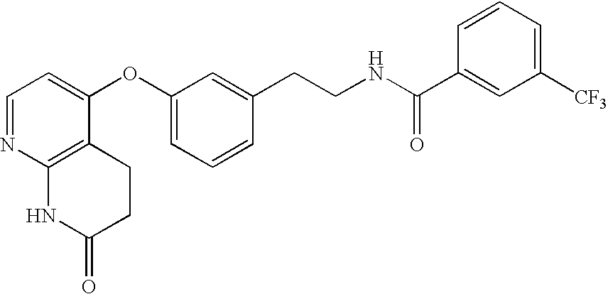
C1=NC2=C(C(OC3=CC=CC(CCNC(C4=CC([CF3])=CC=C4)=O)=C3)=C1)CCC(=O)N2
